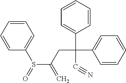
C1=CC=CC(S(C(CC(C2=CC=CC=C2)(C#N)C2=CC=CC=C2)=C)=O)=C1
